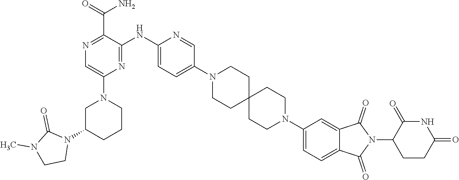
N1(C2=CC=C(NC3=NC(N4CC(N5C(=O)N(C)CC5)CCC4)=CN=C3C(=O)N)N=C2)CCC2(CC1)CCN(C1=CC=C3C(=C1)C(=O)N(C1CCC(=O)NC1=O)C3=O)CC2
